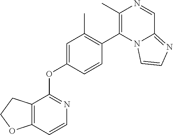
C12=C(C=CN=C1OC1=CC(C)=C(C3=C(C)N=CC4=NC=CN34)C=C1)OCC2
